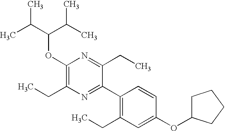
C1(OC(C(C)C)C(C)C)=C(CC)N=C(C2=C(CC)C=C(OC3CCCC3)C=C2)C(CC)=N1
